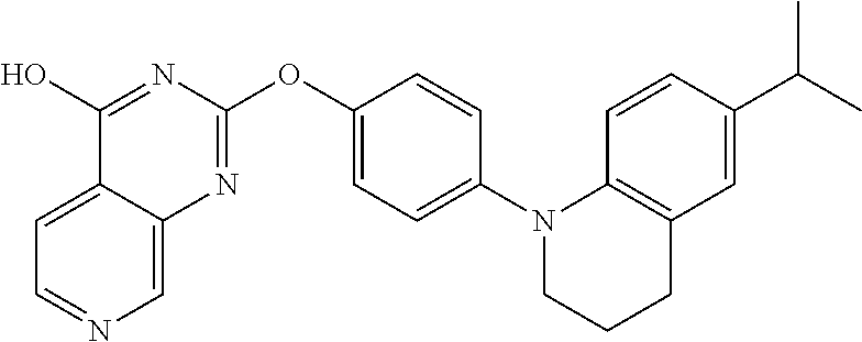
C1=C2C(=CN=C1)N=C(OC1=CC=C(N3CCCC4=C3C=CC(C(C)C)=C4)C=C1)N=C2O
